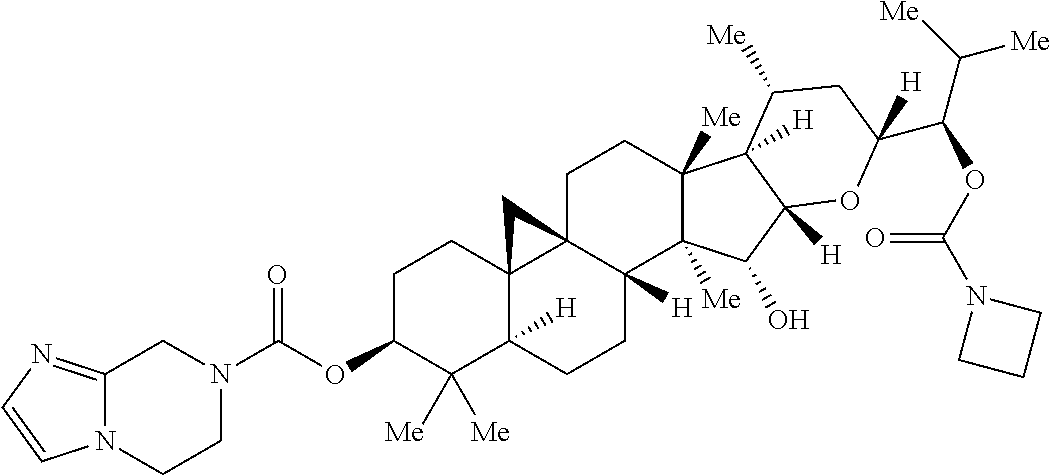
C1C23C4(C([H])(CCC2([H])C2([Me])C([Me])(C1)C1([H])C([Me])CC(C(OC(N5CCC5)=O)C([Me])[Me])([H])OC1([H])C2O)C([Me])([Me])C(OC(=O)N1CCN2C(=NC=C2)C1)CC4)C3
